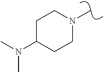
C1C(N(C)C)CCN(C)C1
